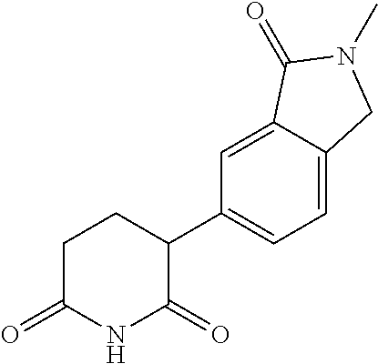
C1(C2=CC=C3C(=C2)C(=O)N(C)C3)CCC(=O)NC1=O
